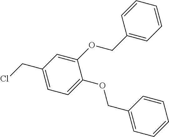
C1(CCl)=CC=C(OCC2=CC=CC=C2)C(OCC2=CC=CC=C2)=C1
